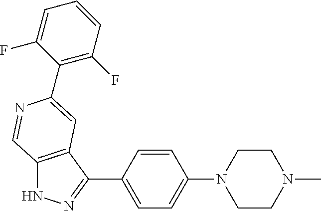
C12=C(C(C3=CC=C(N4CCN(C)CC4)C=C3)=NN1)C=C(C1=C(F)C=CC=C1F)N=C2
